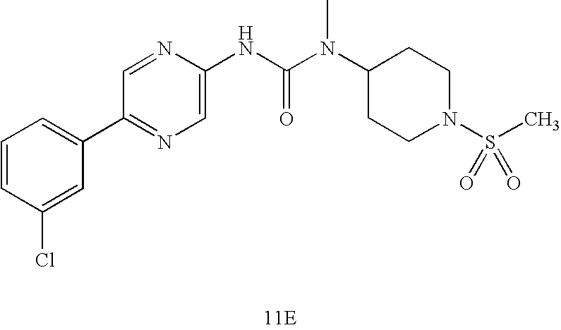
[11E].C1(C2=CC=CC(Cl)=C2)=NC=C(NC(N(C)C2CCN(S(=O)(C)=O)CC2)=O)N=C1
